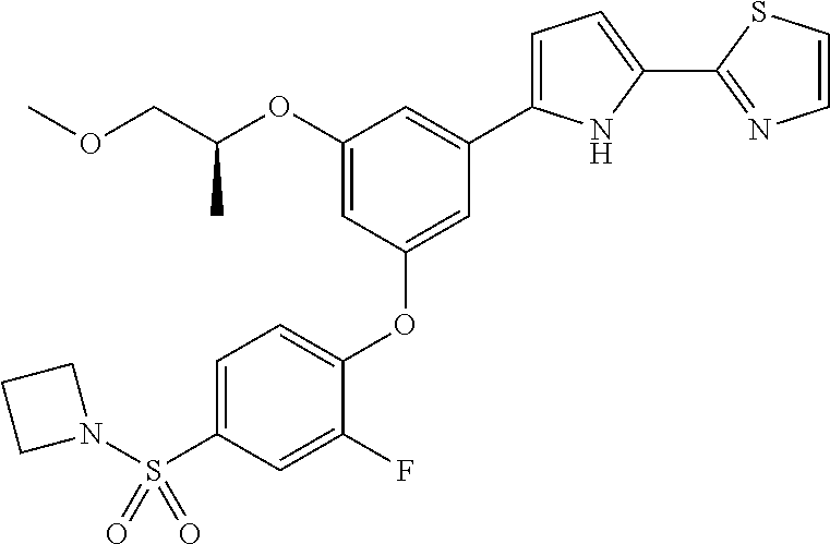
C1(OC(COC)C)=CC(OC2=CC=C(S(N3CCC3)(=O)=O)C=C2F)=CC(C2=CC=C(C3=NC=CS3)N2)=C1
